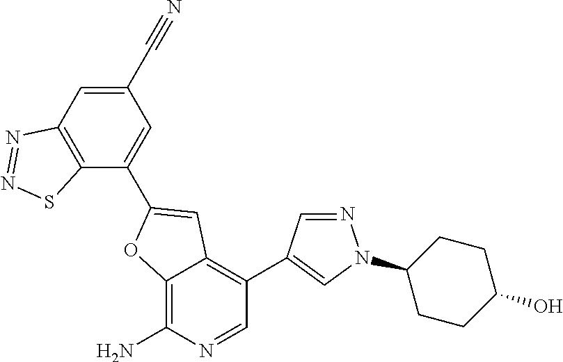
C12=C(N)N=CC(C3=CN(C4CCC(O)CC4)N=C3)=C1C=C(C1=CC(C#N)=CC3=C1SN=N3)O2
